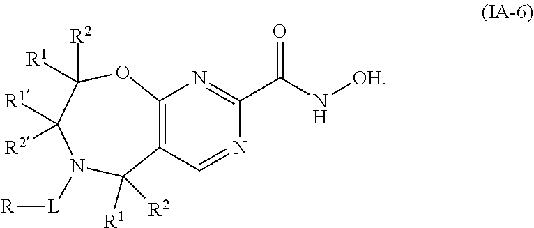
C12=C(C=NC(C(N[OH])=O)=N1)C([R1])([R2])N([L][R])C([R1])([R2])C([R2])([R1])O2
